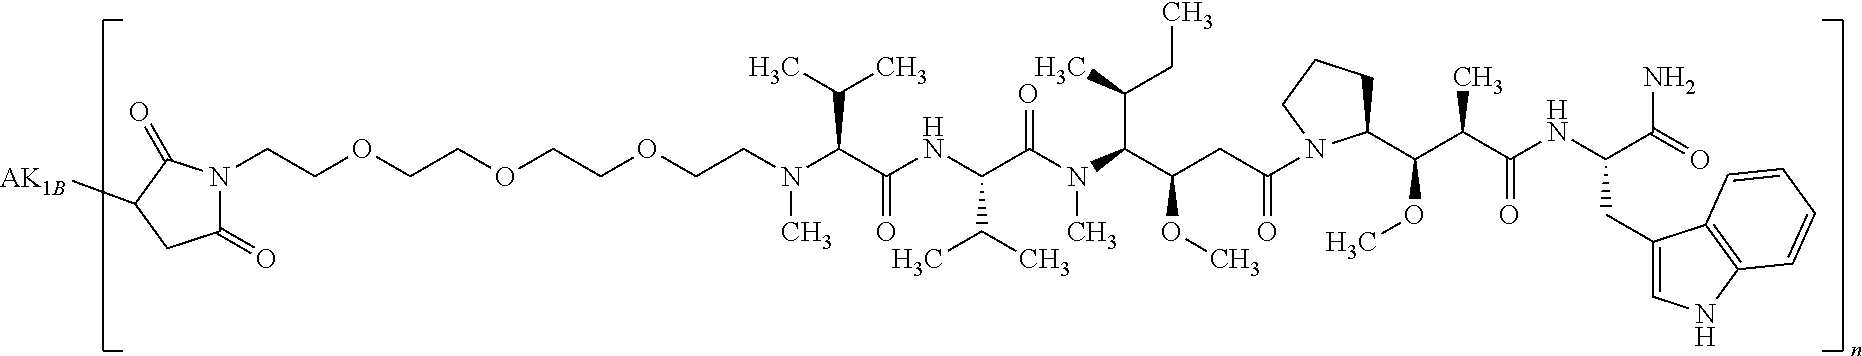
N(C(C(NC(C(C)C)C(N(C)C(C(C)CC)C(CC(=O)N1C(C(C(C(=O)NC(CC2=CNC3=C2C=CC=C3)C(=O)N)C)OC)CCC1)OC)=O)=O)C(C)C)(C)CCOCCOCCOCCN1C(=O)CC([AK1B])C1=O
